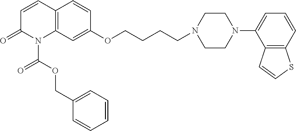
C1=CC2=C(N(C(OCC3=CC=CC=C3)=O)C1=O)C=C(OCCCCN1CCN(C3=CC=CC4=C3C=CS4)CC1)C=C2
